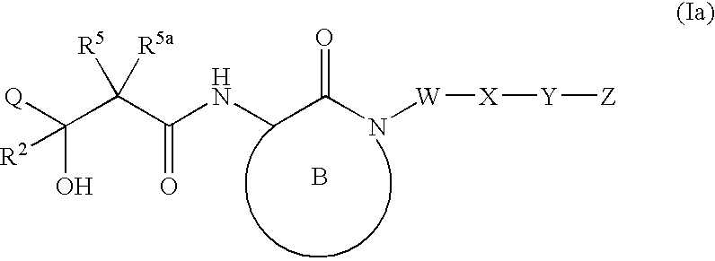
C(C(C(NCC(N[W][X][Y][Z])=O)=O)([R5a])[R5])(O)([R2])[Q].B
